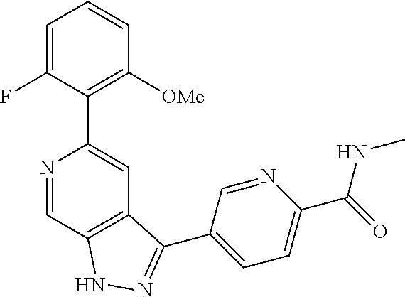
N1=CC2=C(C=C1C1=C([OMe])C=CC=C1F)C(C1=CC=C(C(=O)NC)N=C1)=NN2
